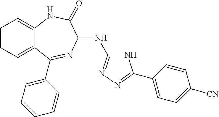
C1=CC=C2C(=C1)NC(=O)C(NC1=NN=C(C3=CC=C([CN])C=C3)N1)N=C2C1=CC=CC=C1
